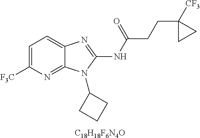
C1=C([F3C])N=C2C(=C1)N=C(NC(CCC1([CF3])CC1)=O)N2C1CCC1.[C18H18F6N4O]
